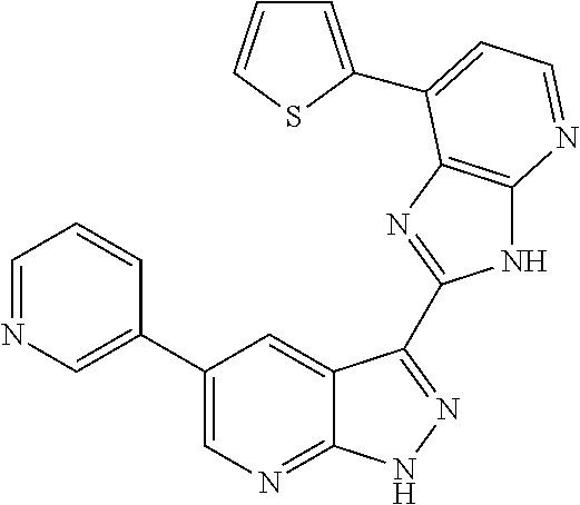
C1=NC=C(C2=CN=C3C(=C2)C(C2=NC4=C(N2)N=CC=C4C2=CC=CS2)=NN3)C=C1
